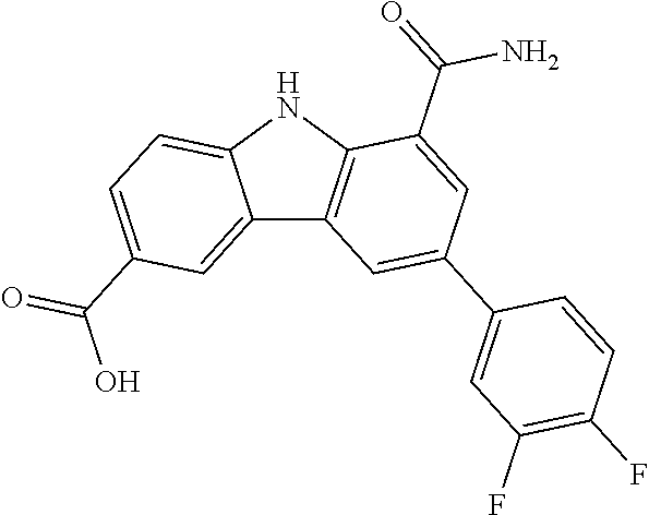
C12=CC(C(O)=O)=CC=C1NC1=C2C=C(C2=CC(F)=C(F)C=C2)C=C1C(=O)N
